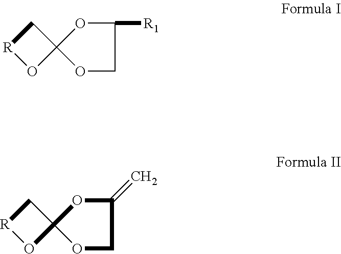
C1[R]OC12OCC([R1])O2.C1[R]OC12OCC(=C)O2
